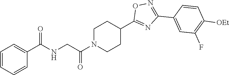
C1=CC=CC(C(NCC(N2CCC(C3=NC(C4=CC(F)=C([OEt])C=C4)=NO3)CC2)=O)=O)=C1
